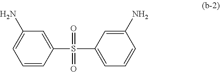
C1=CC(S(C2=CC=CC(N)=C2)(=O)=O)=CC(N)=C1
